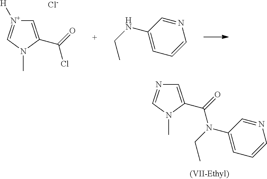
C1=C(C(=O)N(C2=CC=CN=C2)CC)N(C)C=N1.C1=C(C(Cl)=O)N(C)C=[N+]1[H].[Cl-].N1=CC(NCC)=CC=C1
